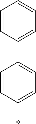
C1=CC(C2=CC=C(*)C=C2)=CC=C1
